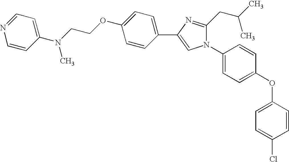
C1(N2C(CC(C)C)=NC(C3=CC=C(OCCN(C4=CC=NC=C4)C)C=C3)=C2)=CC=C(OC2=CC=C(Cl)C=C2)C=C1
